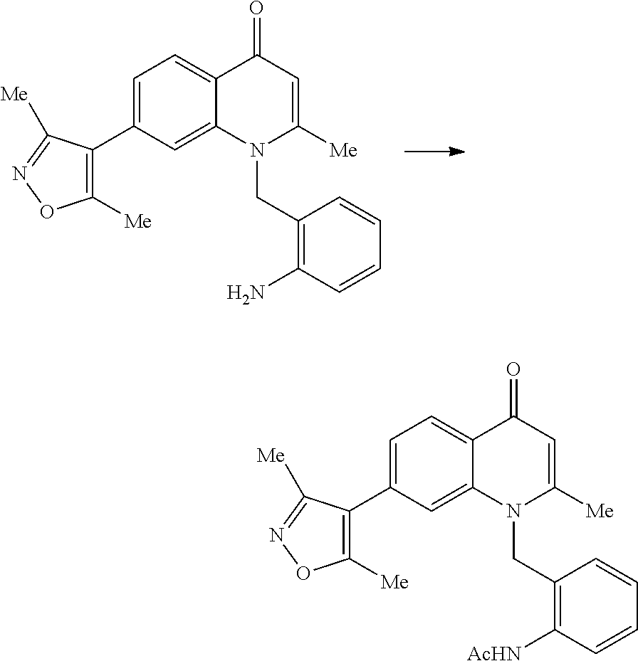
C1=C(C2=C([Me])ON=C2[Me])C=C2C(=C1)C(=O)C=C([Me])N2CC1=C(N)C=CC=C1.C1=C(C2=C([Me])ON=C2[Me])C=C2C(=C1)C(=O)C=C([Me])N2CC1=C([AcHN])C=CC=C1
